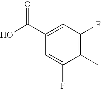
C1(C(O)=O)=CC(F)=C(C)C(F)=C1
